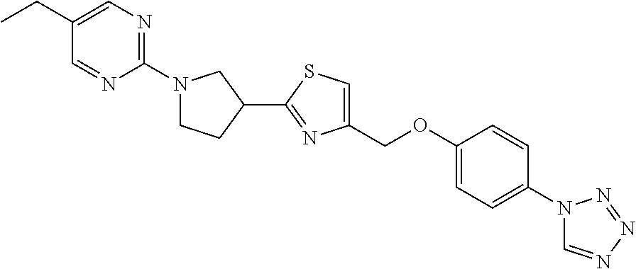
C1(N2CCC(C3=NC(COC4=CC=C(N5C=NN=N5)C=C4)=CS3)C2)=NC=C(CC)C=N1
